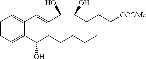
C1=C(C=CC(C(O)CCC[COOMe])O)C(C(CCCCC)O)=CC=C1
